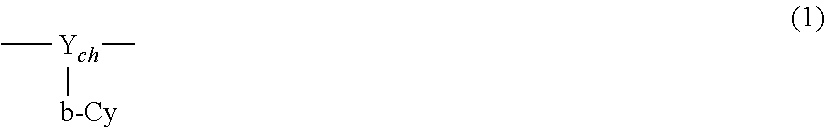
C[Ych](C)[b-Cy]
